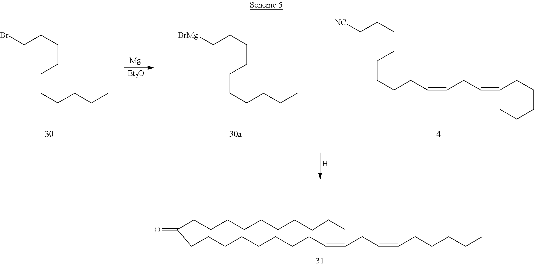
O=C(CCCCCCCCCC)CCCCCCCCC=CCC=CCCCCC.[Mg].[Et2O].[NC]CCCCCCCCC=CCC=CCCCCC.[H].BrCCCCCCCCCC.[BrMg]CCCCCCCCCC
